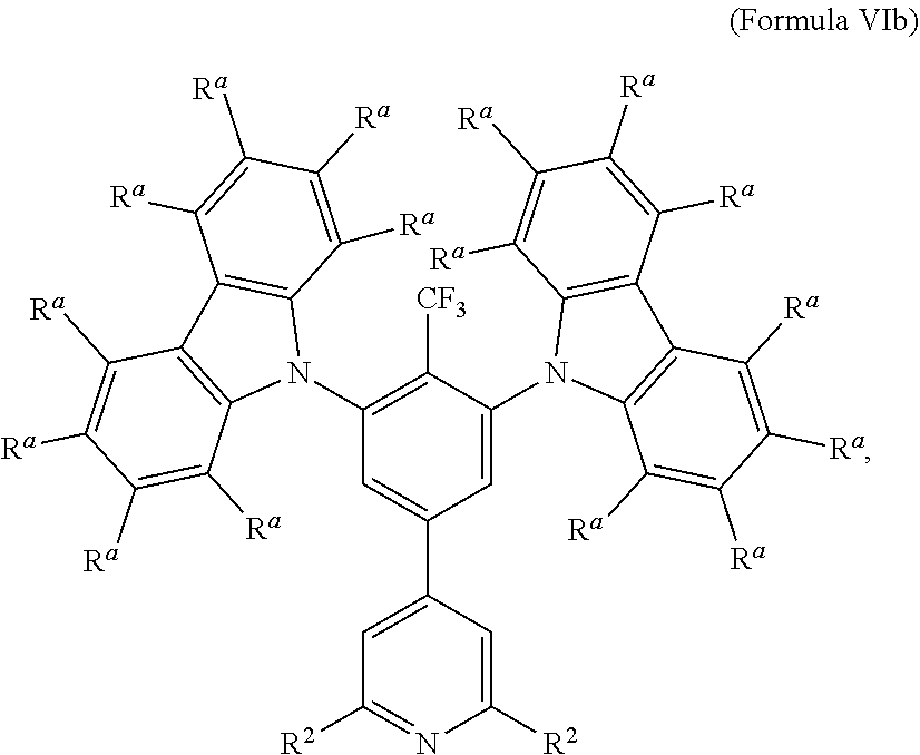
C1(N2C3=C(C4=C2C([Ra])=C([Ra])C([Ra])=C4[Ra])C([Ra])=C([Ra])C([Ra])=C3[Ra])=C([CF3])C(N2C3=C(C4=C2C([Ra])=C([Ra])C([Ra])=C4[Ra])C([Ra])=C([Ra])C([Ra])=C3[Ra])=CC(C2=CC([R2])=NC([R2])=C2)=C1
